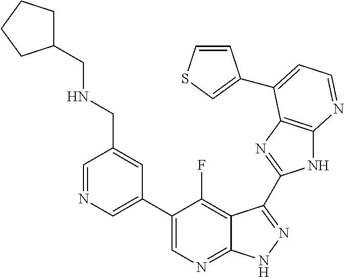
C1=NC=C(C2=CN=C3C(=C2F)C(C2=NC4=C(N2)N=CC=C4C2=CSC=C2)=NN3)C=C1CNCC1CCCC1
